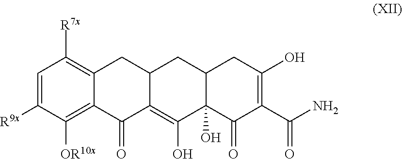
[R7x]C1=C2C(=C([OR10x])C([R9x])=C1)C(=O)C1=C(O)C3(O)C(CC1C2)CC(O)=C(C(N)=O)C3=O
